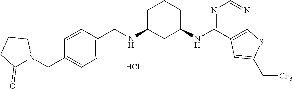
C1=CC(CN2C(=O)CCC2)=CC=C1CNC1CC(NC2=NC=NC3=C2C=C(C[CF3])S3)CCC1.Cl
